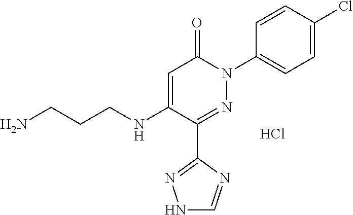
C1=C(NCCCN)C(C2=NNC=N2)=NN(C2=CC=C(Cl)C=C2)C1=O.Cl
